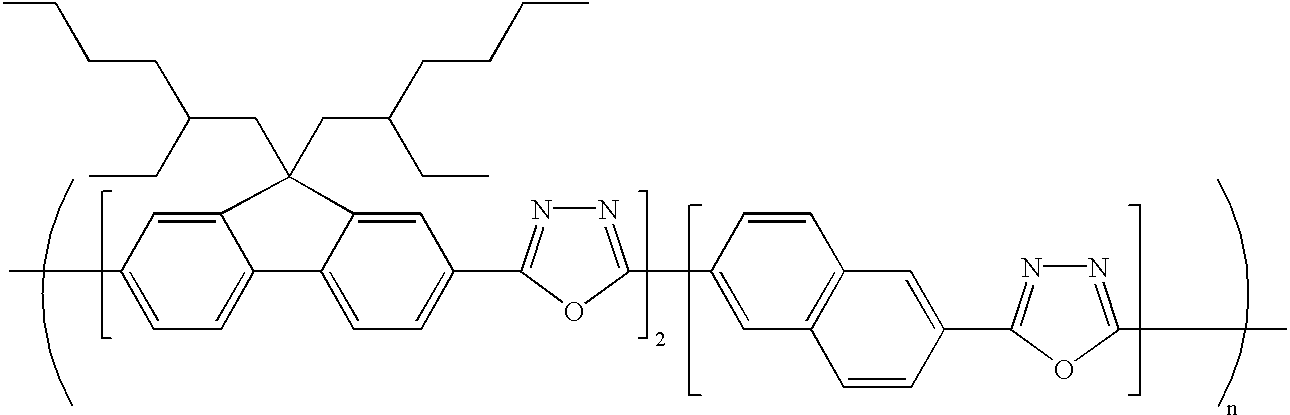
C(C1(CC(CC)CCCC)C2=CC(C)=CC=C2C2=CC=C(C3=NN=C(C4=CC5=C(C=C4)C=C(C4=NN=C(C)O4)C=C5)O3)C=C21)C(CC)CCCC
